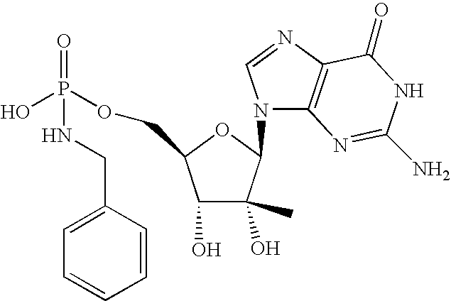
O(P(=O)(NCC1=CC=CC=C1)O)CC1C(O)C(C)(O)C(N2C3=C(N=C2)C(=O)NC(N)=N3)O1
